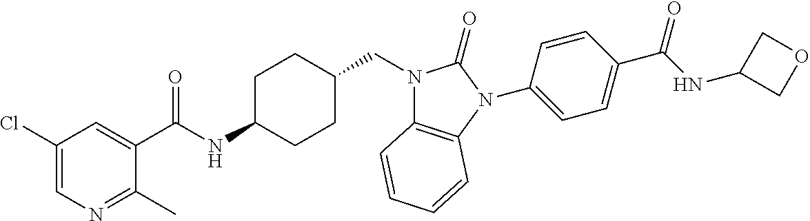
C1(Cl)=CN=C(C)C(C(NC2CCC(CN3C4=C(N(C5=CC=C(C(NC6COC6)=O)C=C5)C3=O)C=CC=C4)CC2)=O)=C1
